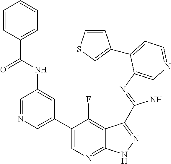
C1=NC=C(C2=CN=C3C(=C2F)C(C2=NC4=C(N2)N=CC=C4C2=CSC=C2)=NN3)C=C1NC(C1=CC=CC=C1)=O
